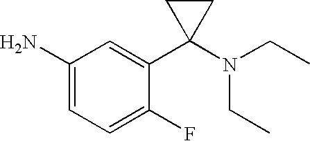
C1(N)=CC=C(F)C(C2(N(CC)CC)CC2)=C1
